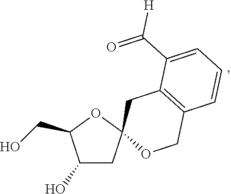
C1(O)CC2(OC1CO)OCC1=C(C2)C(C([H])=O)=CC=C1
